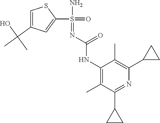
C1(C2CC2)=NC(C2CC2)=C(C)C(NC(N=S(N)(C2=CC(C(C)(O)C)=CS2)=O)=O)=C1C
